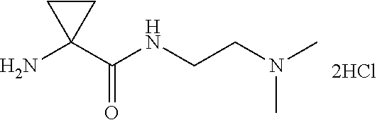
C(NCCN(C)C)(C1(N)CC1)=O
